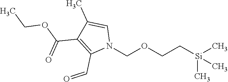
N1(COCC[Si](C)(C)C)C=C(C)C(C(OCC)=O)=C1C=O
